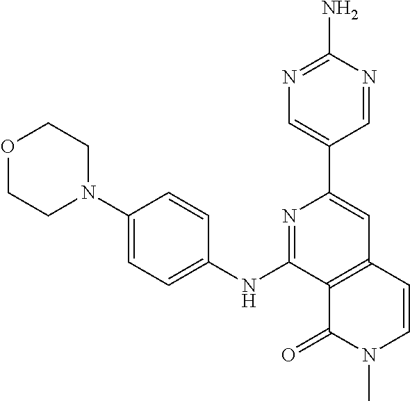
N1=C(NC2=CC=C(N3CCOCC3)C=C2)C2=C(C=C1C1=CN=C(N)N=C1)C=CN(C)C2=O
